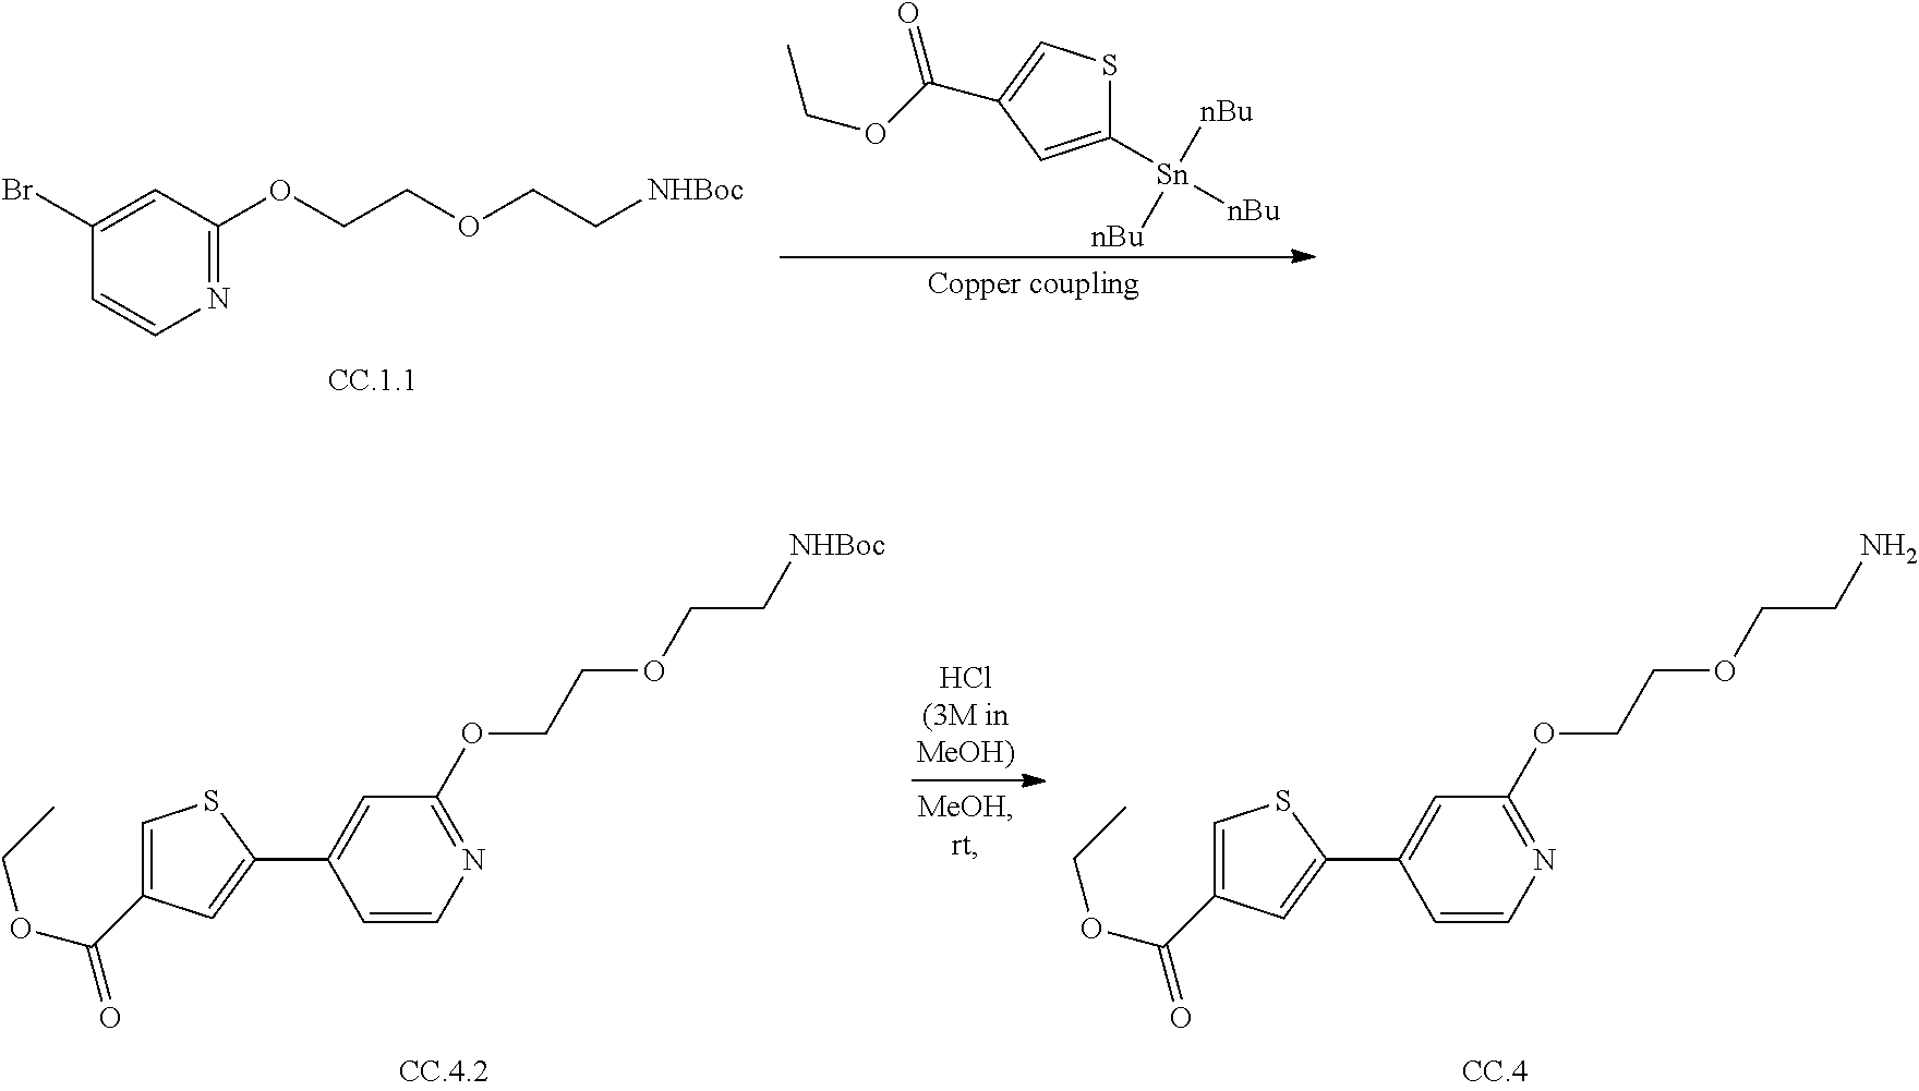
C1(C2=CC(OCCOCC[NHBoc])=NC=C2)=CC(C(OCC)=O)=CS1.C1(C2=CC(OCCOCCN)=NC=C2)=CC(C(OCC)=O)=CS1.N1=C(OCCOCC[NHBoc])C=C(Br)C=C1.C(OCC)(=O)C1=CSC([Sn]([nBu])([nBu])[nBu])=C1
